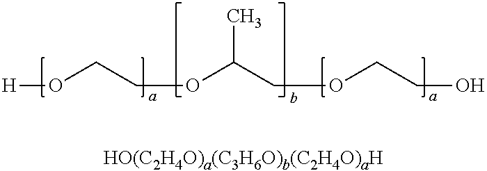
[H]OCCOC(COCCO)C.[HO(C2H4O)a(C3H6O)b(C2H4O)aH]
